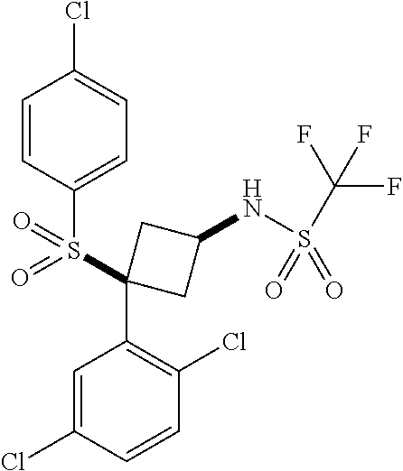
C1=CC(S(=O)(=O)C2(C3=C(Cl)C=CC(Cl)=C3)CC(NS(=O)(=O)C(F)(F)F)C2)=CC=C1Cl
